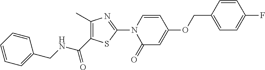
C1(C)=C(C(NCC2=CC=CC=C2)=O)SC(N2C(=O)C=C(OCC3=CC=C(F)C=C3)C=C2)=N1
